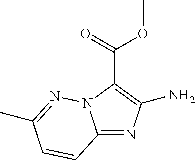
C12=NC(N)=C(C(OC)=O)N1N=C(C)C=C2
